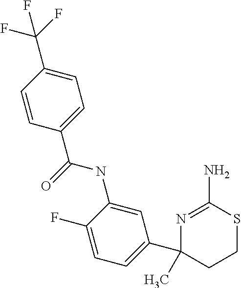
C1=C(NC(=O)C2=CC=C(C(F)(F)F)C=C2)C(F)=CC=C1C1(C)CCSC(N)=N1
